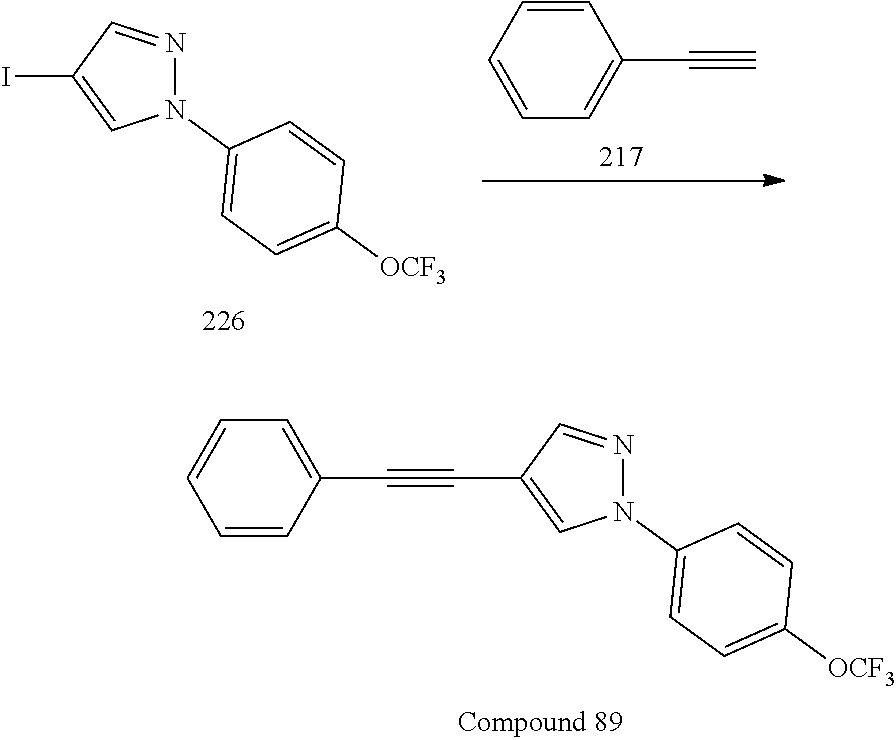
N1(C2=CC=C([OCF3])C=C2)N=CC(C#CC2=CC=CC=C2)=C1.N1(C2=CC=C([OCF3])C=C2)N=CC(I)=C1.C1=C(C#C)C=CC=C1
